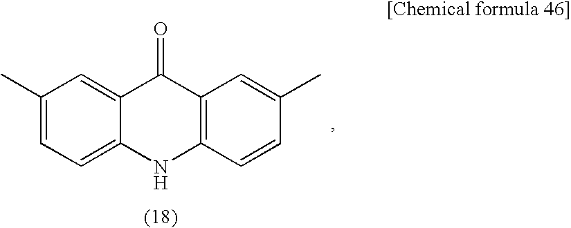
C1(C)=CC=C2C(=C1)C(=O)C1=C(N2)C=CC(C)=C1
